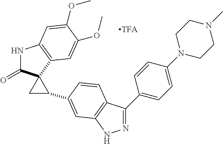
N1C(=O)C2(C3=C1C=C(OC)C(OC)=C3)CC2C1=CC2=C(C(C3=CC=C(N4CCN(C)CC4)C=C3)=NN2)C=C1
